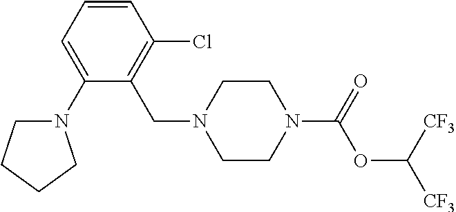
C1=CC=C(N2CCCC2)C(CN2CCN(C(=O)OC([CF3])[CF3])CC2)=C1Cl
